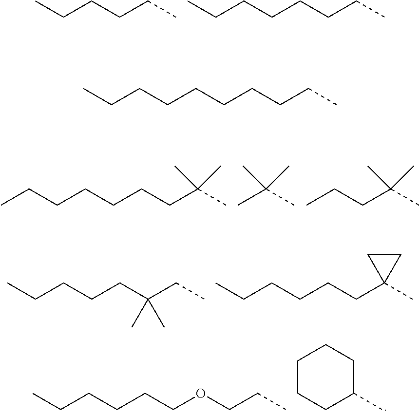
CCCCCC.C(CCCCC)CC.C(CCCC(C)(C)C)CCC.CC(C)(C)C.C(C(C)(C)C)CC.CCCCCC(CC)(C)C.CCCCCCC1(C)CC1.C(CCCOCCC)CC.C1C(C)CCCC1.C(CCCCC)CCCC
